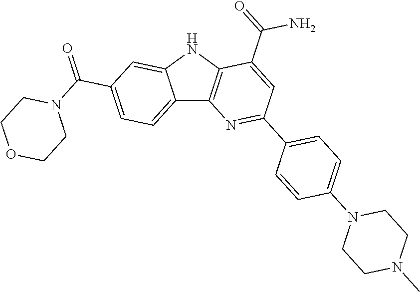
C12=CC=C(C(=O)N3CCOCC3)C=C1NC1=C2N=C(C2=CC=C(N3CCN(C)CC3)C=C2)C=C1C(=O)N
